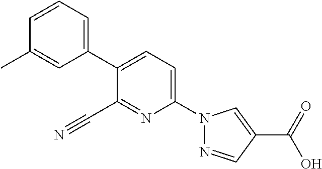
C1(C#N)=NC(N2N=CC(C(O)=O)=C2)=CC=C1C1=CC=CC(C)=C1
